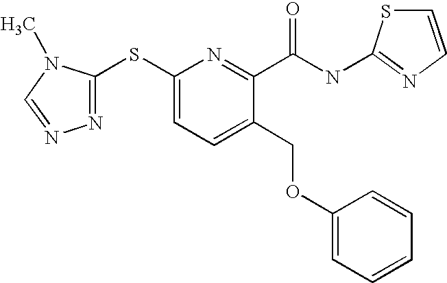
C1(SC2=NN=CN2C)=CC=C(COC2=CC=CC=C2)C(C(=O)NC2=NC=CS2)=N1
